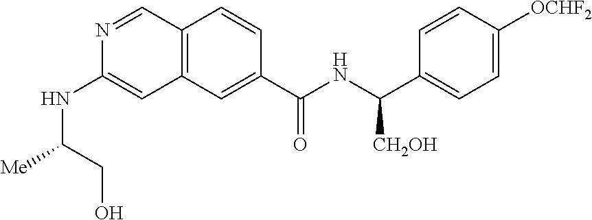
C12=C(C=NC(NC([Me])CO)=C1)C=CC(C(NC(C1=CC=C([OCHF2])C=C1)[CH2OH])=O)=C2
